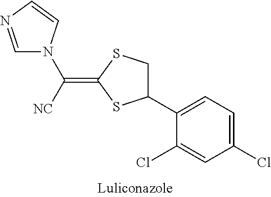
C1=NC=CN1C([NC])=C1SC(C2=CC=C(Cl)C=C2Cl)CS1
